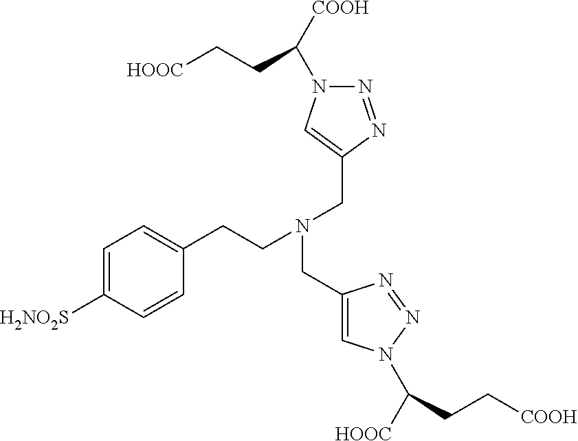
[HOOC]CCC([COOH])N1N=NC(CN(CC2=CN(C([HOOC])CC[COOH])N=N2)CCC2=CC=C([H2NO2S])C=C2)=C1
